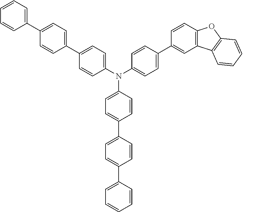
C1=CC(C2=CC=C(C3=CC=C(N(C4=CC=C(C5=CC=C(C6=CC=CC=C6)C=C5)C=C4)C4=CC=C(C5=CC6=C(C=C5)OC5=C6C=CC=C5)C=C4)C=C3)C=C2)=CC=C1
